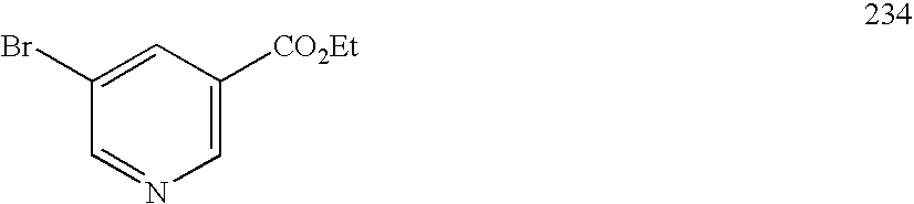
C1=NC=C([CO2Et])C=C1Br
